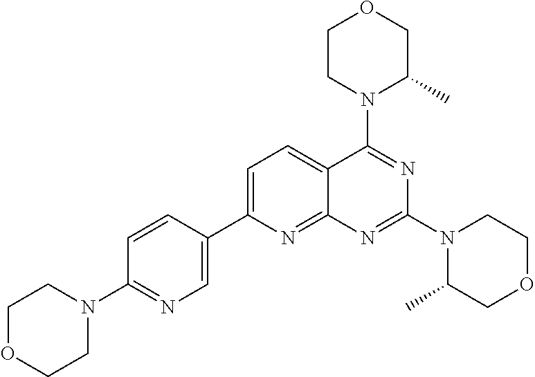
C1=C(C2=CN=C(N3CCOCC3)C=C2)N=C2C(=C1)C(N1C(C)COCC1)=NC(N1C(C)COCC1)=N2
